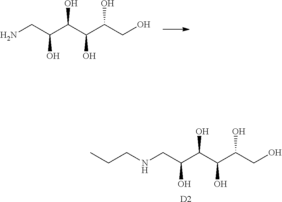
OCC(C(C(C(CN)O)O)O)O.[D2].OCC(C(C(C(CNCCC)O)O)O)O
